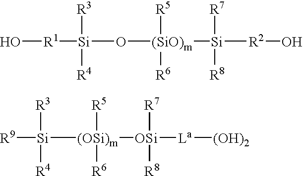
O[R1][Si]([R3])([R4])O[(SiO)m]([R5])([R6])[Si]([R7])([R8])[R2]O.[R9][Si]([R3])([R4])[(OSi)m]([R5])([R6])[OSi]([R7])([R8])[La][(OH)2]
